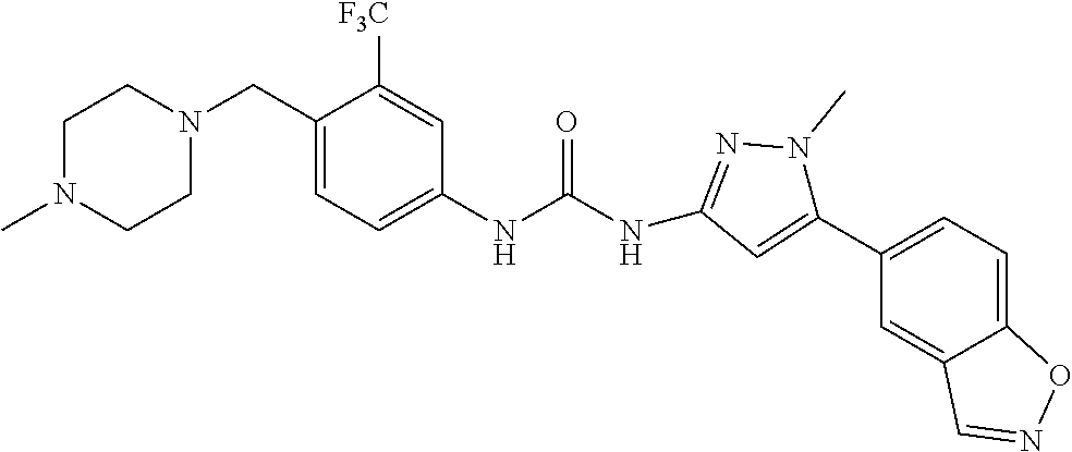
C1(C2=CC=C3C(=C2)C=NO3)=CC(NC(=O)NC2=CC=C(CN3CCN(C)CC3)C([F3C])=C2)=NN1C
